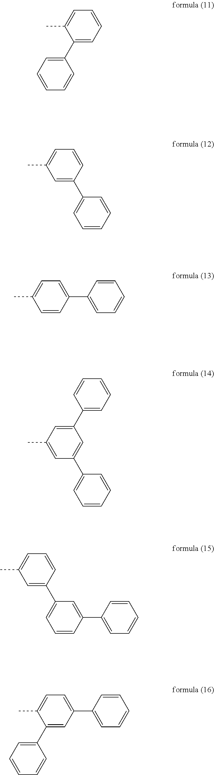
C1(C2=CC=CC=C2)=CC=CC=C1C.C1=C(C2=CC=CC=C2)C=CC=C1C.C1=CC(C2=CC=CC=C2)=CC=C1C.C1(C2=CC=CC=C2)=CC(C)=CC(C2=CC=CC=C2)=C1.C1=C(C2=CC=CC(C3=CC=CC=C3)=C2)C=CC=C1C.C1(C2=CC=CC=C2)=CC(C2=CC=CC=C2)=CC=C1C
